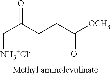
[NH3+Cl-]CC(CCC([OCH3])=O)=O
